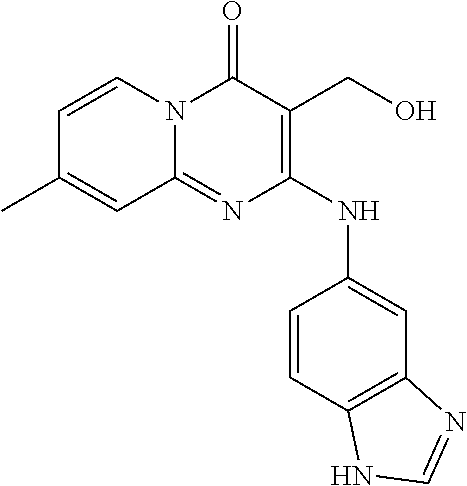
C1=CN2C(=NC(NC3=CC4=C(C=C3)NC=N4)=C(CO)C2=O)C=C1C
